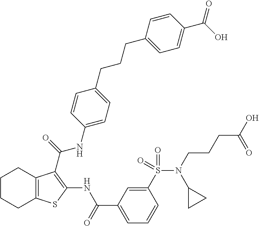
C1CCC2=C(C1)C(C(=O)NC1=CC=C(CCCC3=CC=C(C(O)=O)C=C3)C=C1)=C(NC(C1=CC=CC(S(=O)(N(CCCC(O)=O)C3CC3)=O)=C1)=O)S2
